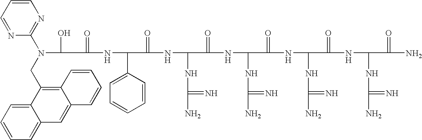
C(=O)(NC(C1=CC=CC=C1)C(=O)NC(NC(N)=N)C(=O)NC(NC(N)=N)C(=O)NC(NC(N)=N)C(=O)NC(NC(N)=N)C(=O)N)C(O)N(CC1=C2C(=CC3=CC=CC=C13)C=CC=C2)C1=NC=CC=N1
